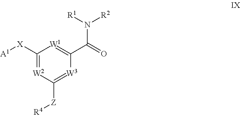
C1([X][A1])=[W2]C([Z][R4])=[W3]C(C(=O)N([R1])[R2])=[W1]1
